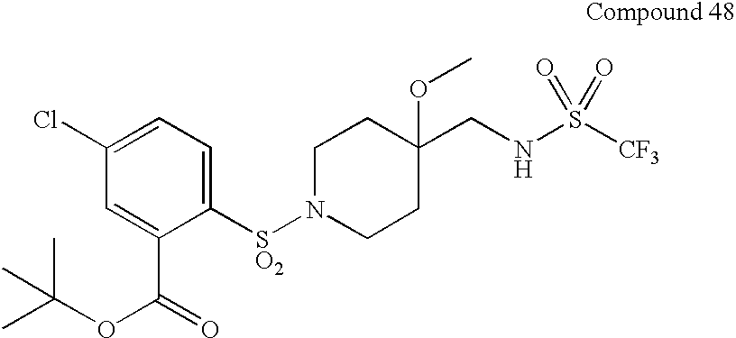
C1([SO2]N2CCC(OC)(CNS([CF3])(=O)=O)CC2)=CC=C(Cl)C=C1C(=O)OC(C)(C)C
